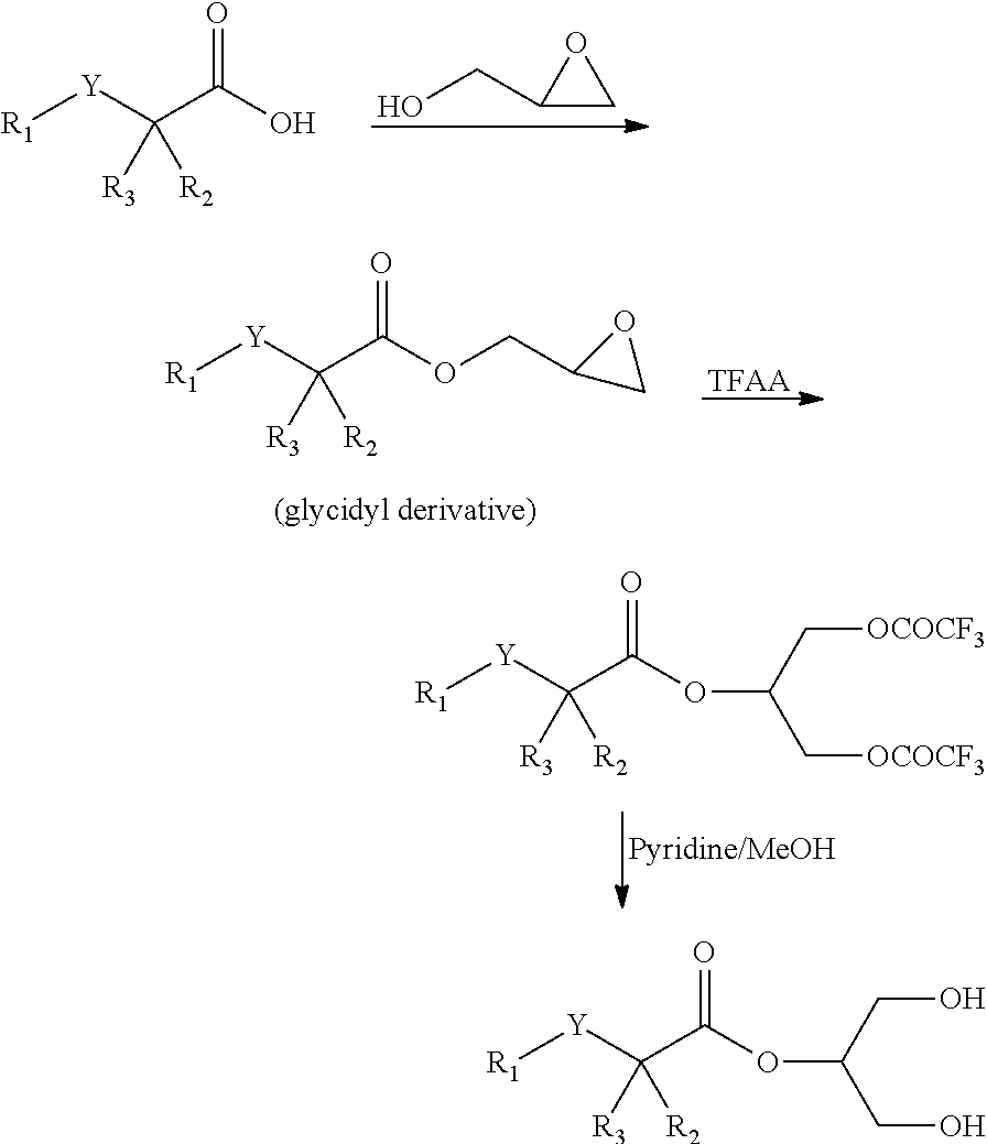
[R1][Y]C(C(O)=O)([R3])[R2].OCC1CO1.[R1][Y]C(C(OCC1CO1)=O)([R3])[R2].[TFAA].[R1][Y]C(C(OC(C[OCOCF3])C[OCOCF3])=O)([R3])[R2].[R1][Y]C(C(OC(CO)CO)=O)([R3])[R2]
